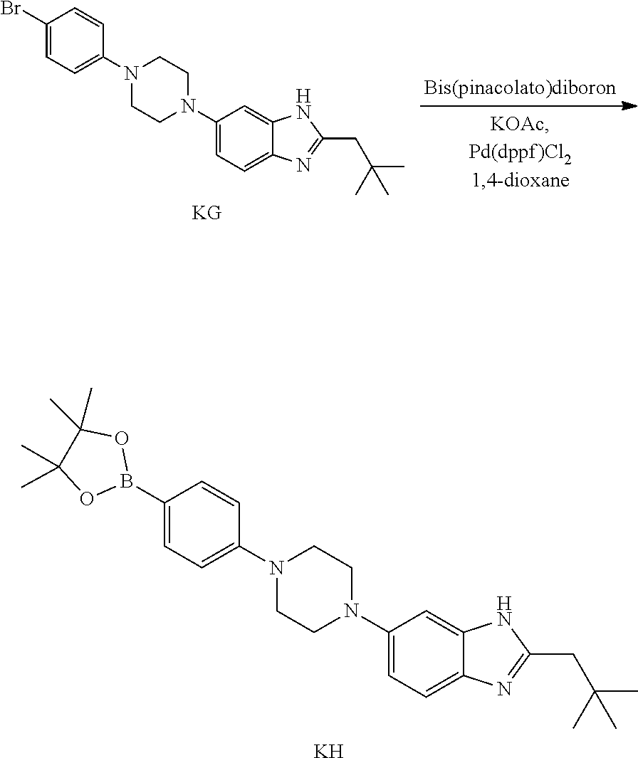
C1(Br)=CC=C(N2CCN(C3=CC=C4C(=C3)NC(CC(C)(C)C)=N4)CC2)C=C1.[KG].C1(B2OC(C)(C)C(C)(C)O2)=CC=C(N2CCN(C3=CC=C4C(=C3)NC(CC(C)(C)C)=N4)CC2)C=C1.[K]
